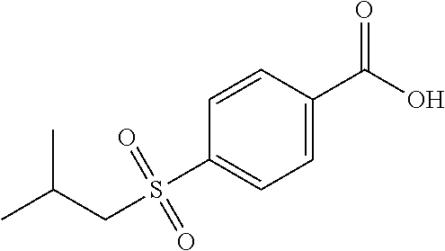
C1(S(CC(C)C)(=O)=O)=CC=C(C(O)=O)C=C1
